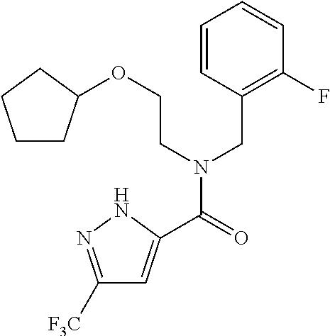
C1([F3C])=NNC(C(=O)N(CCOC2CCCC2)CC2=C(F)C=CC=C2)=C1
